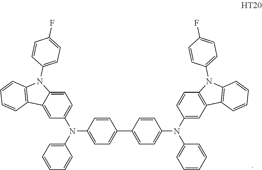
C1=C2C(=CC(N(C3=CC=C(C4=CC=C(N(C5=CC=CC=C5)C5=CC6=C(C=C5)N(C5=CC=C(F)C=C5)C5=C6C=CC=C5)C=C4)C=C3)C3=CC=CC=C3)=C1)C1=C(N2C2=CC=C(F)C=C2)C=CC=C1
